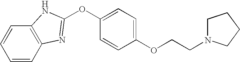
C1(OCCN2CCCC2)=CC=C(OC2=NC3=C(C=CC=C3)N2)C=C1
